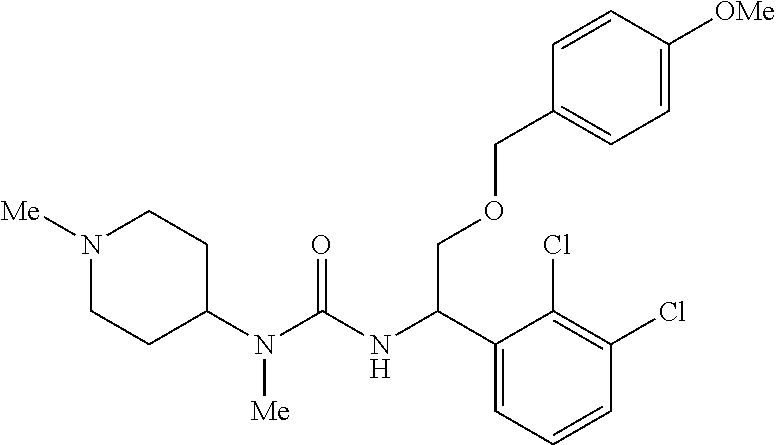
N1([Me])CCC(N(C(=O)NC(C2=CC=CC(Cl)=C2Cl)COCC2=CC=C([OMe])C=C2)[Me])CC1
